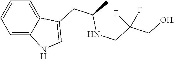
C1=C2C(=CC=C1)C(CC(NCC(F)(C[OH])F)C)=CN2
